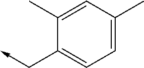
C1(C)=CC(C)=CC=C1C->C
